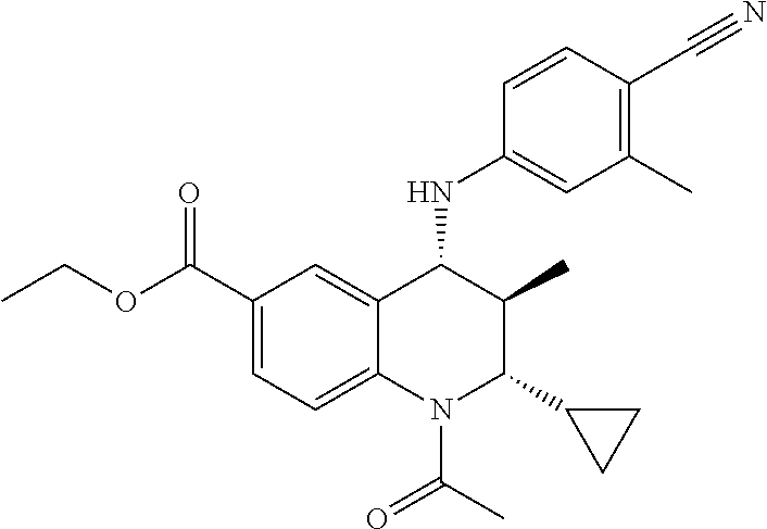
C1(C(=O)OCC)=CC=C2C(=C1)C(NC1=CC(C)=C(C#N)C=C1)C(C)C(C1CC1)N2C(=O)C
